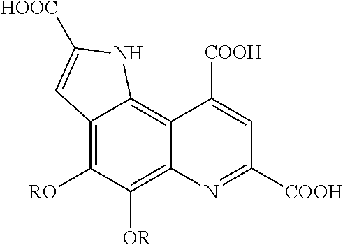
C12=C([RO])C([OR])=C3C(=C1NC([HOOC])=C2)C([COOH])=CC([COOH])=N3
